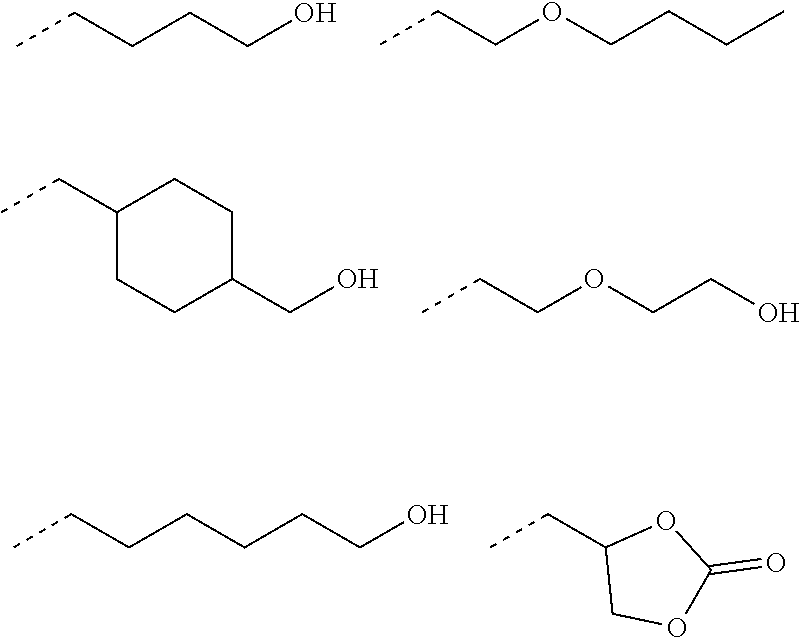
CCCCCO.CCCOCCCC.C1(CC)CCC(CO)CC1.CCCOCCO.CCCCCCCO.CCC1COC(=O)O1
